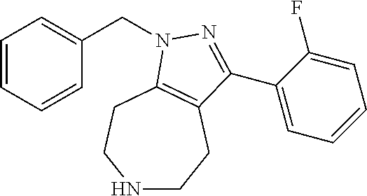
C1=CC=CC(CN2C3=C(CCNCC3)C(C3=CC=CC=C3F)=N2)=C1
